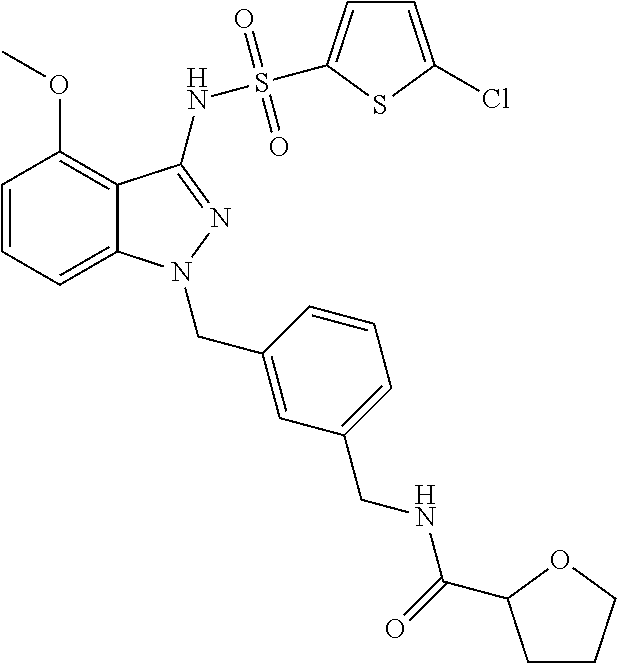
C1=CC=C2C(=C1OC)C(NS(=O)(=O)C1=CC=C(Cl)S1)=NN2CC1=CC(CNC(C2CCCO2)=O)=CC=C1
